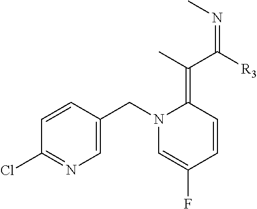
C1=CC(CN2C=C(F)C=CC2=C(C([R3])=NC)C)=CN=C1Cl
